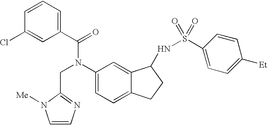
C1(C(=O)N(C2=CC=C3C(=C2)C(NS(=O)(=O)C2=CC=C([Et])C=C2)CC3)CC2=NC=CN2[Me])=CC=CC(Cl)=C1
